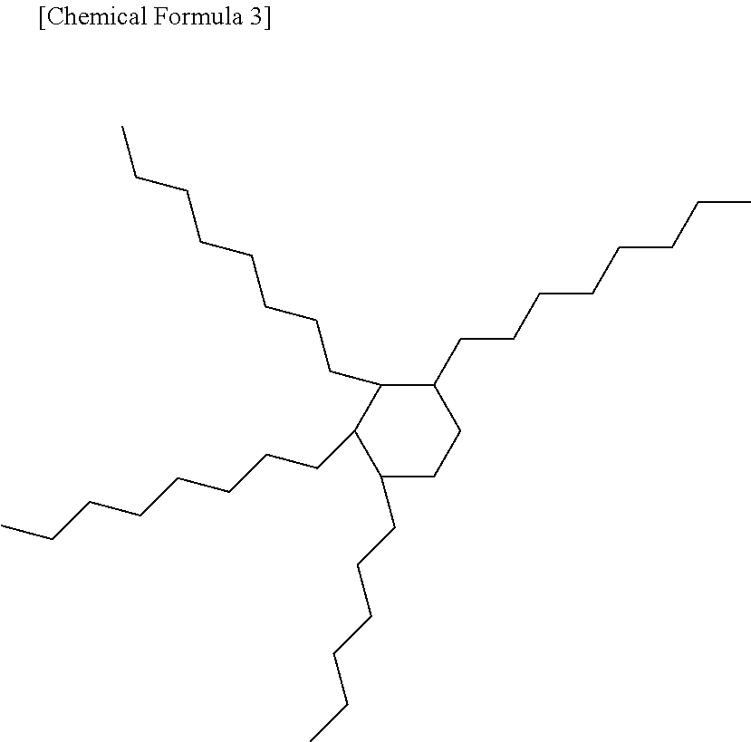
C1(CCCCCC)CCC(CCCCCCCC)C(CCCCCCCC)C1CCCCCCCC
